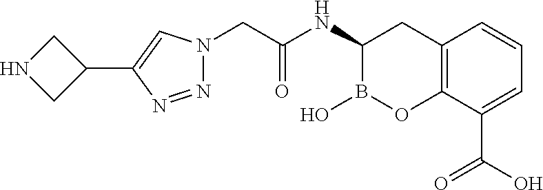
C1NCC1C1=CN(CC(NC2B(O)OC3=C(C2)C=CC=C3C(O)=O)=O)N=N1
